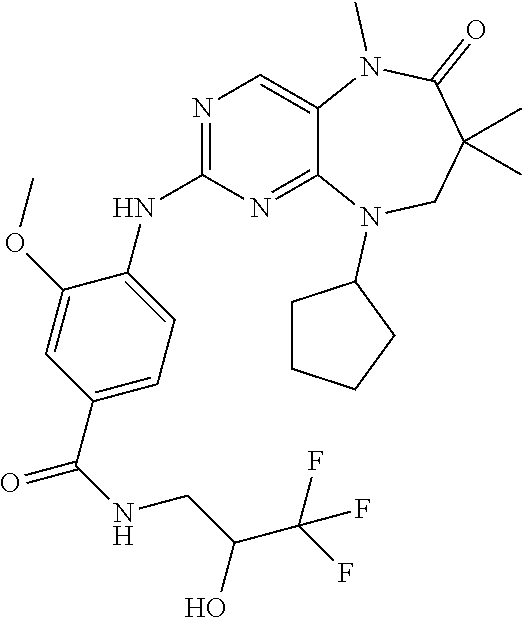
C1(C(NCC(C(F)(F)F)O)=O)=CC=C(NC2=NC=C3C(=N2)N(C2CCCC2)CC(C)(C)C(=O)N3C)C(OC)=C1
